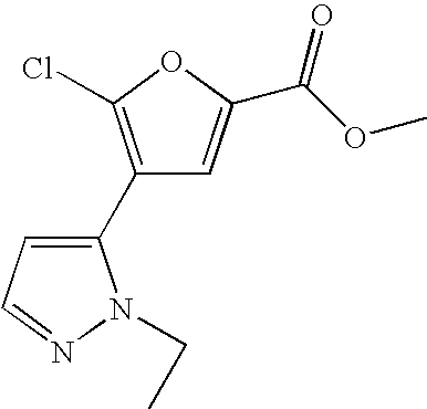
C1(C2=CC=NN2CC)=C(Cl)OC(C(OC)=O)=C1
